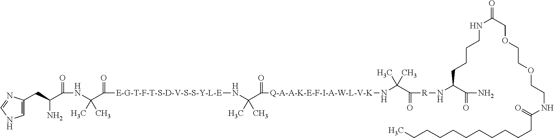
C1=C(CC(N)C(=O)NC(C(=O)[E-G-T-F-T-S-D-V-S-S-Y-L-E]NC(C(=O)[Q-A-A-K-E-F-I-A-W-L-V-K]NC(C(=O)[R]NC(CCCCNC(COCCOCCNC(=O)CCCCCCCCCCC)=O)C(=O)N)(C)C)(C)C)(C)C)N=CN1
